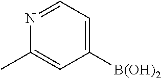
N1=CC=C([B(OH)2])C=C1C
